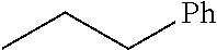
CCC[Ph]
